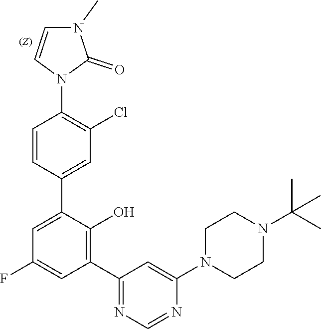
C1=CC(C2=CC(F)=CC(C3=NC=NC(N4CCN(C(C)(C)C)CC4)=C3)=C2O)=CC(Cl)=C1N1C(=O)N(C)C=C1
